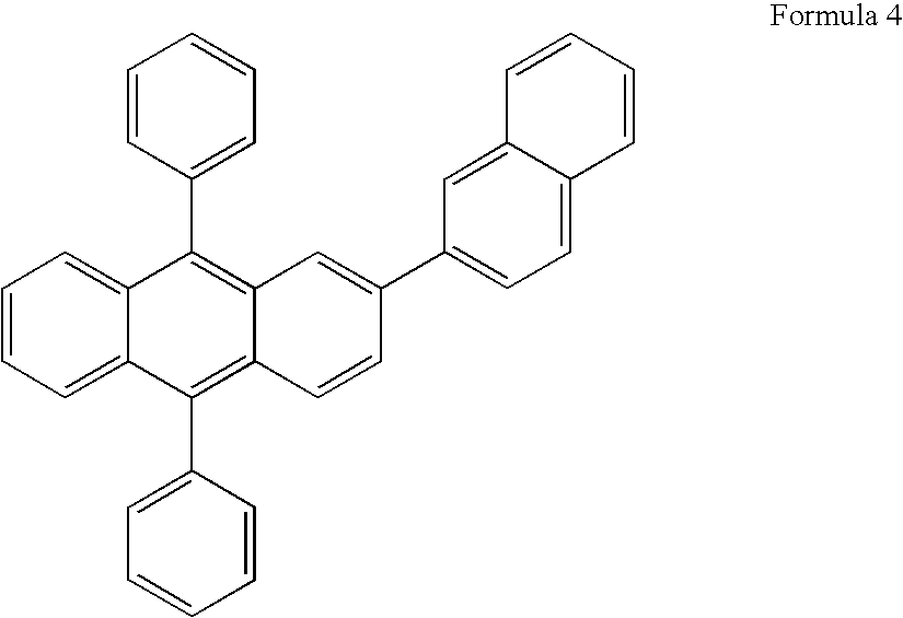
C1=CC=C2C(=C1)C(C1=CC=CC=C1)=C1C(=C2C2=CC=CC=C2)C=CC(C2=CC=C3C(=C2)C=CC=C3)=C1
